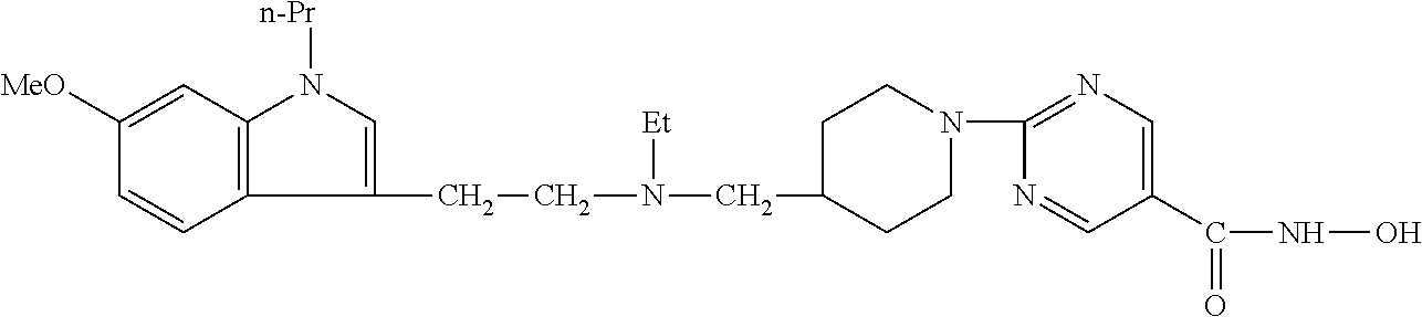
C1(CCN(CC2CCN(C3=NC=C(C(NO)=O)C=N3)CC2)[Et])=CN([n-Pr])C2=C1C=CC([MeO])=C2
